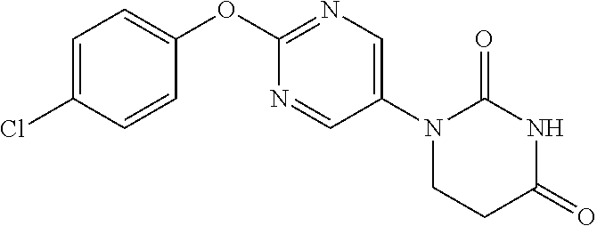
C1(OC2=NC=C(N3CCC(=O)NC3=O)C=N2)=CC=C(Cl)C=C1
